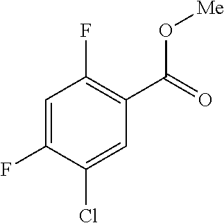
C1=C(F)C(Cl)=CC(C(=O)O[Me])=C1F
